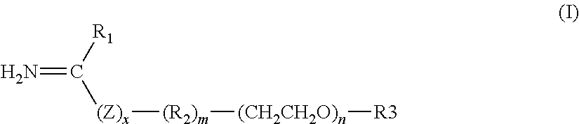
N=C([R1])[(Z)x][(R2)m][(CH2CH2O)n][R3]
